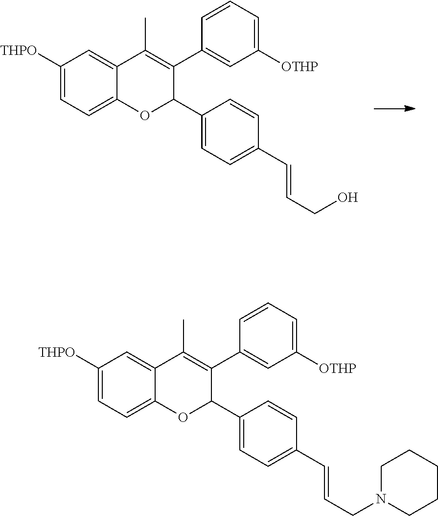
C1([THPO])=CC=C2C(=C1)C(C)=C(C1=CC([OTHP])=CC=C1)C(C1=CC=C(C=CCO)C=C1)O2.C1([THPO])=CC=C2C(=C1)C(C)=C(C1=CC([OTHP])=CC=C1)C(C1=CC=C(C=CCN3CCCCC3)C=C1)O2
